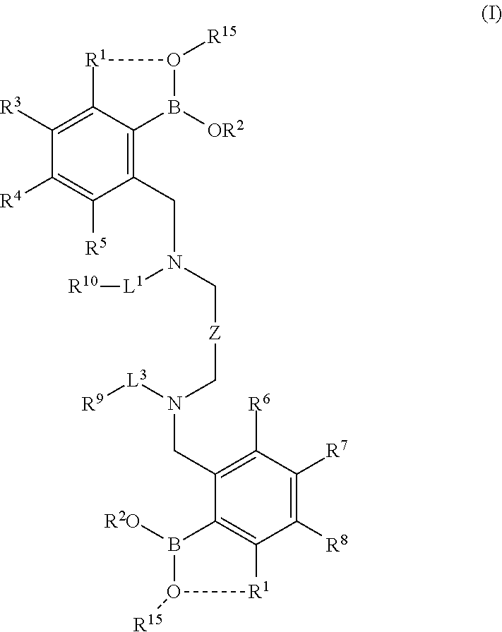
C1(CN(C[Z]CN(CC2=C([R6])C([R7])=C([R8])C3=C2B([R2O])O([R15])[R1]3)[L3][R9])[L1][R10])=C2C(=C([R3])C([R4])=C1[R5])[R1]O([R15])B2[OR2]
